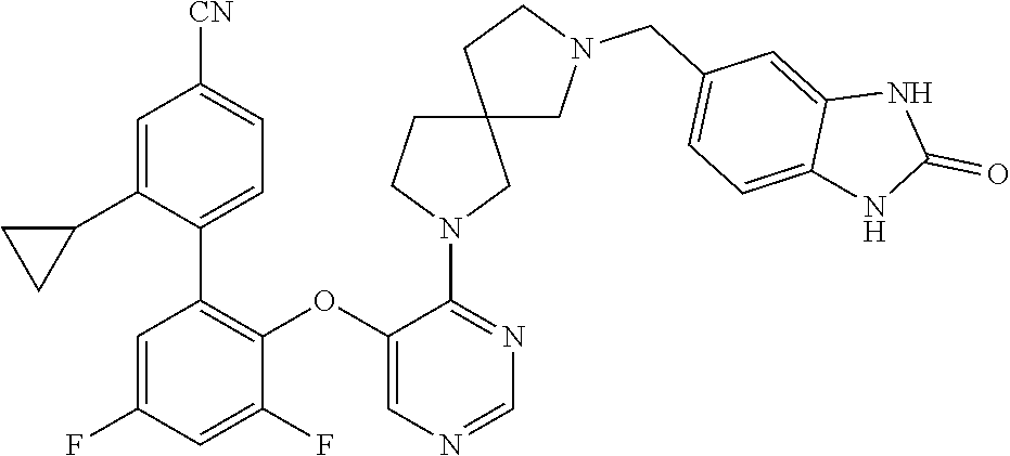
C1=C(F)C=C(F)C(OC2=CN=CN=C2N2CC3(CC2)CN(CC2=CC=C4C(=C2)NC(=O)N4)CC3)=C1C1=CC=C([CN])C=C1C1CC1
